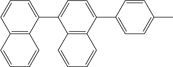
C12=C(C(C3=CC=C(C4=CC=C(C)C=C4)C4=C3C=CC=C4)=CC=C1)C=CC=C2
